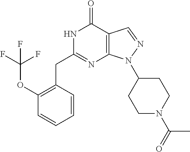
N1C(CC2=C(OC(F)(F)F)C=CC=C2)=NC2=C(C1=O)C=NN2C1CCN(C(C)=O)CC1
